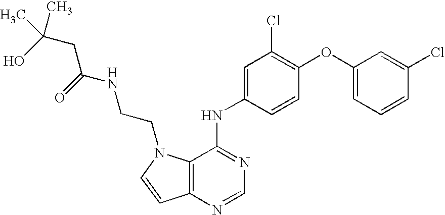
C12=C(N=CN=C1NC1=CC(Cl)=C(OC3=CC=CC(Cl)=C3)C=C1)C=CN2CCNC(CC(O)(C)C)=O
